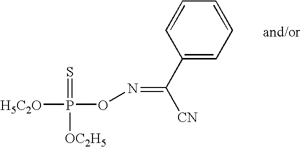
C1(C([CN])=NOP([H5C2O])(=S)[OC2H5])=CC=CC=C1
